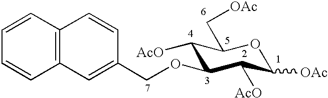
C1([AcO])C(OCC2=CC3=C(C=C2)C=CC=C3)C([AcO])C([OAc])OC1C[OAc]
